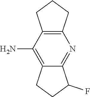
C1(N)=C2CCC(F)C2=NC2=C1CCC2
